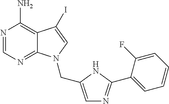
N1=CN=C2C(=C1N)C(I)=CN2CC1=CN=C(C2=CC=CC=C2F)N1
